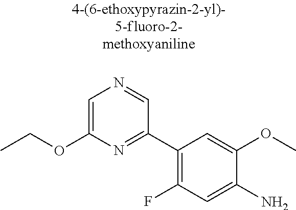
O(C1=CN=CC(C2=C(F)C=C(N)C(OC)=C2)=N1)CC
